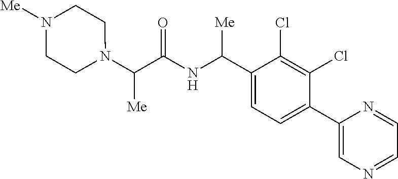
N1(C(C(NC(C2=CC=C(C3=CN=CC=N3)C(Cl)=C2Cl)[Me])=O)[Me])CCN([Me])CC1
